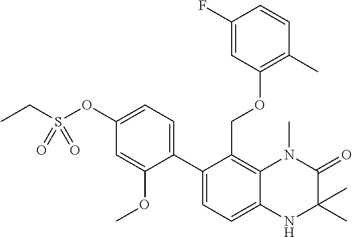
C12=C(COC3=C(C)C=CC(F)=C3)C(C3=CC=C(OS(CC)(=O)=O)C=C3OC)=CC=C1NC(C)(C)C(=O)N2C
